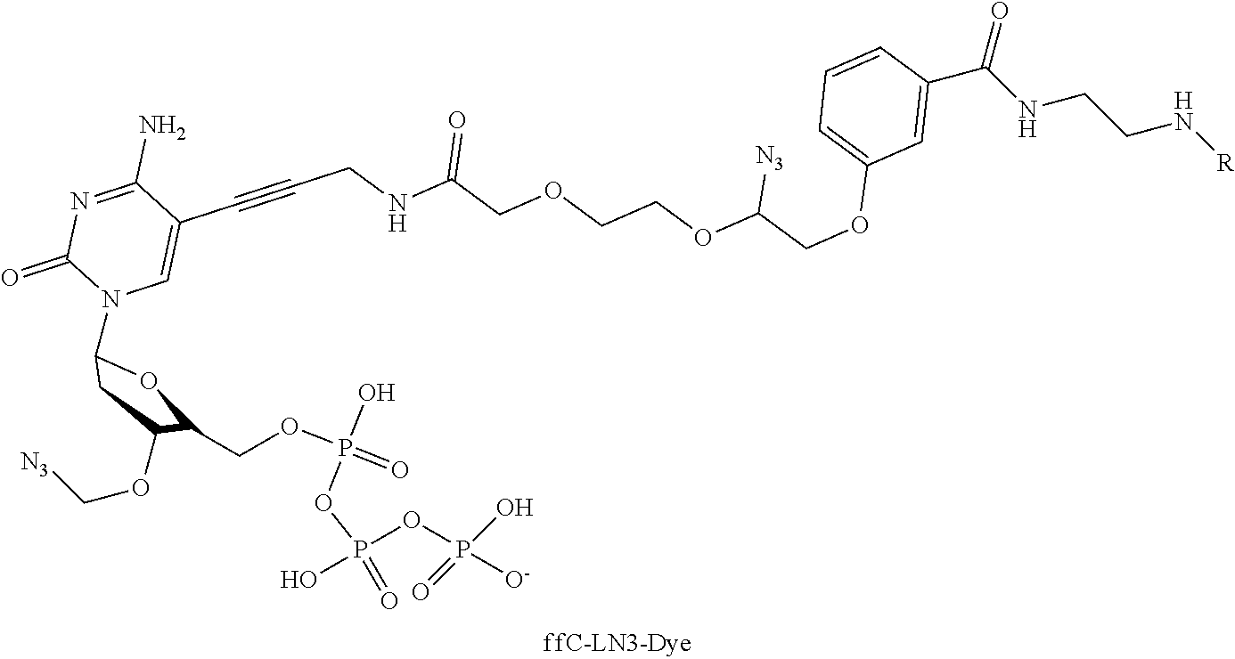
C1(=O)N=C(N)C(C#CCNC(COCCOC(COC2=CC=CC(C(NCCN[R])=O)=C2)[N3])=O)=CN1C1CC(OC[N3])C(COP(OP(OP(O)(=O)[O-])(O)=O)(O)=O)O1
